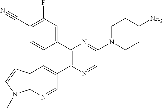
C12=C(N=CC(C3=C(C4=CC(F)=C(C#N)C=C4)N=C(N4CCC(N)CC4)C=N3)=C1)N(C)C=C2
